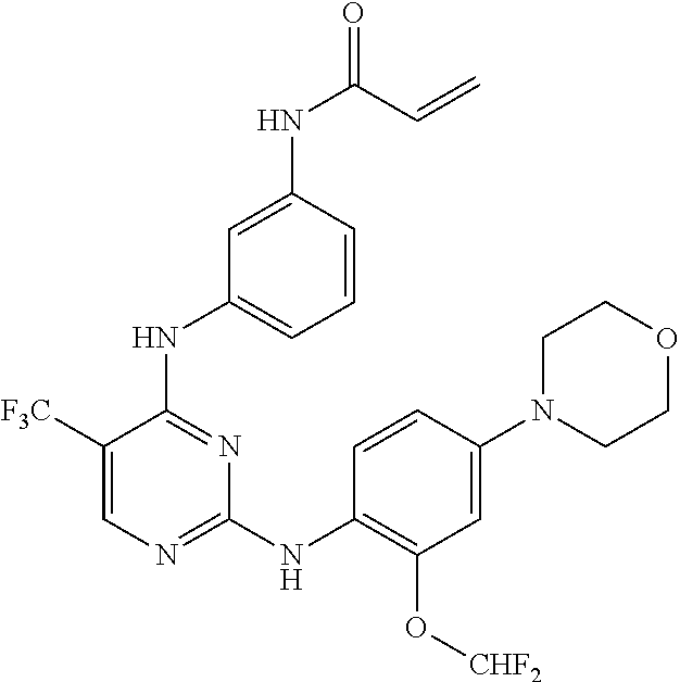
C1([F3C])=CN=C(NC2=C(O[CHF2])C=C(N3CCOCC3)C=C2)N=C1NC1=CC=CC(NC(=O)C=C)=C1
